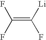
FC(=C(F)F)[Li]
